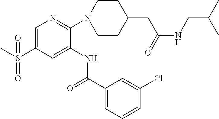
C1=C(S(C)(=O)=O)C=C(NC(C2=CC=CC(Cl)=C2)=O)C(N2CCC(CC(=O)NCC(C)C)CC2)=N1
